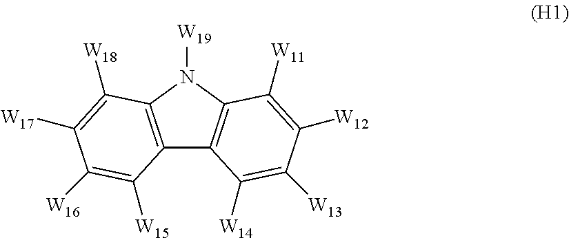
C12=C(N([W19])C3=C1C([W14])=C([W13])C([W12])=C3[W11])C([W18])=C([W17])C([W16])=C2[W15]
